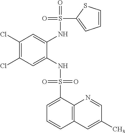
C1(Cl)=C(Cl)C=C(NS(=O)(=O)C2=CC=CC3=C2N=CC(C)=C3)C(NS(=O)(C2=CC=CS2)=O)=C1
